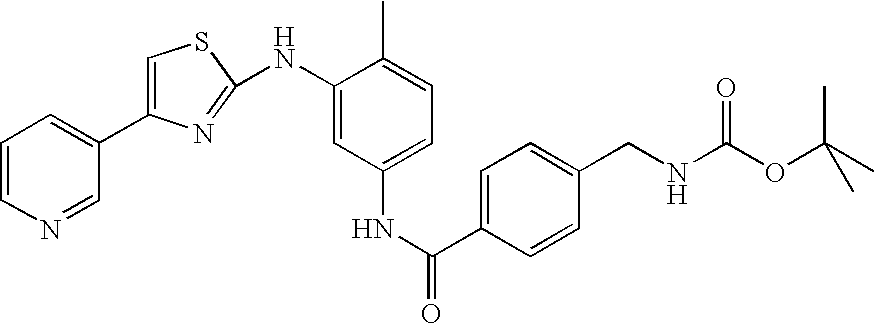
C(=O)(NC1=CC=C(C)C(NC2=NC(C3=CC=CN=C3)=CS2)=C1)C1=CC=C(CNC(OC(C)(C)C)=O)C=C1
